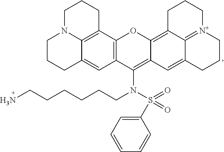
C12=C(C3=C4C(=C1)CCCN4CCC3)OC1=C3C4=[N+](CCCC4=CC1=C2N(CCCCCCN)S(C1=CC=CC=C1)(=O)=O)CCC3
